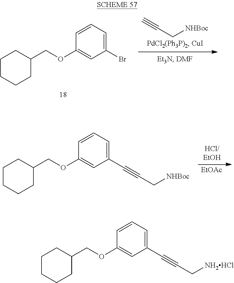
C1=CC(OCC2CCCCC2)=CC(Br)=C1.C#CC[NHBoc].C1=CC(OCC2CCCCC2)=CC(C#CC[NHBoc])=C1.[EtOAc].C1=CC(OCC2CCCCC2)=CC(C#CC[NH2HCl])=C1
